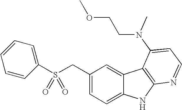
C1(CS(C2=CC=CC=C2)(=O)=O)=CC=C2C(=C1)C1=C(N2)N=CC=C1N(C)CCOC
